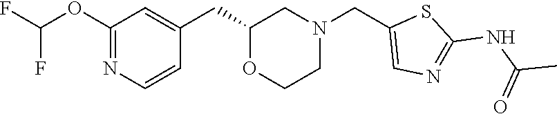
C1(OC(F)F)=NC=CC(CC2OCCN(CC3=CN=C(NC(C)=O)S3)C2)=C1
